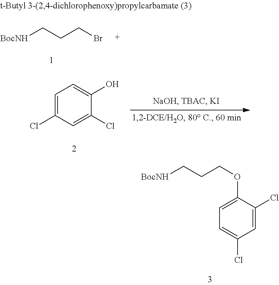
[BocNH]CCCBr.C1=C(Cl)C=C(Cl)C(O)=C1.C1=C(Cl)C(OCCC[BocNH])=CC=C1Cl
